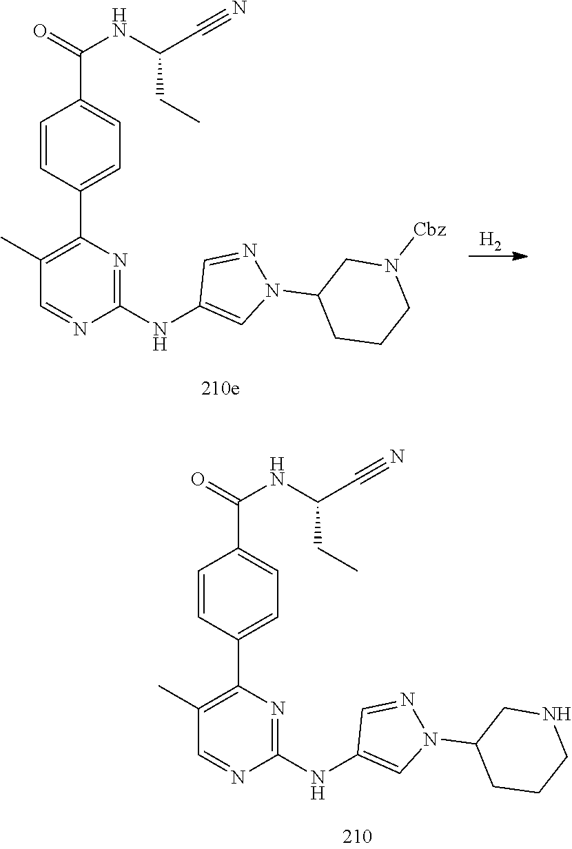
C1(C)=C(C2=CC=C(C(=O)NC(C#N)CC)C=C2)N=C(NC2=CN(C3CCCN([Cbz])C3)N=C2)N=C1.[H2].C1(C)=C(C2=CC=C(C(=O)NC(C#N)CC)C=C2)N=C(NC2=CN(C3CCCNC3)N=C2)N=C1
